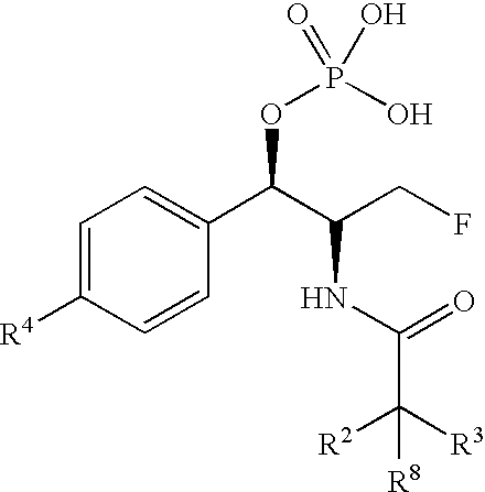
C1=C([R4])C=CC(C(C(CF)NC(C([R3])([R2])[R8])=O)OP(O)(=O)O)=C1
